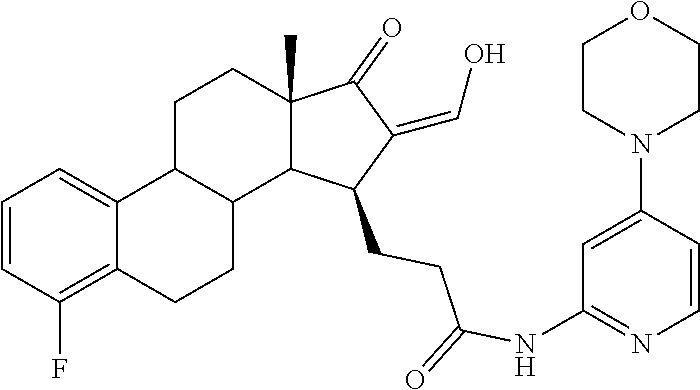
C1=C(N2CCOCC2)C=CN=C1NC(CCC1C(=CO)C(=O)C2(C)CCC3C4=CC=CC(F)=C4CCC3C21)=O
